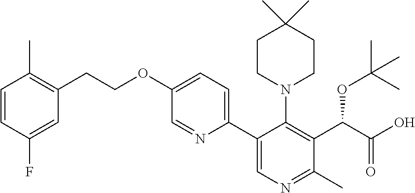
C1(F)=CC(CCOC2=CC=C(C3=CN=C(C)C(C(C(O)=O)OC(C)(C)C)=C3N3CCC(C)(C)CC3)N=C2)=C(C)C=C1
